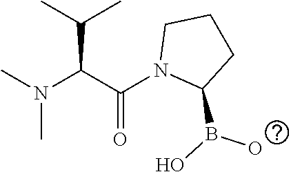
N(C(C(N1C(B(O)O)CCC1)=O)C(C)C)(C)C
